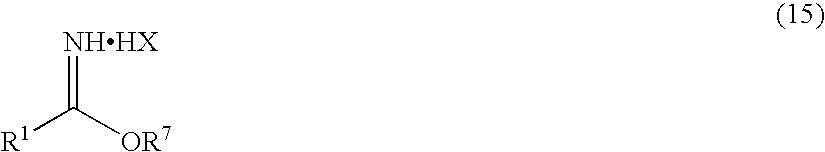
[R1]C([OR7])=[NHHX]
